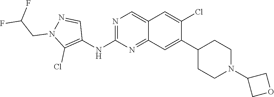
C1=C2C=C(Cl)C(C3CCN(C4COC4)CC3)=CC2=NC(NC2=C(Cl)N(CC(F)F)N=C2)=N1
